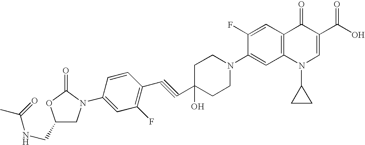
C1(CNC(=O)C)CN(C2=CC(F)=C(C#CC3(O)CCN(C4=CC5=C(C=C4F)C(=O)C(C(O)=O)=CN5C4CC4)CC3)C=C2)C(=O)O1
